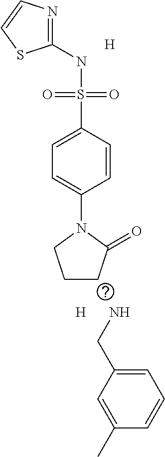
[H].NCC1=CC=CC(C)=C1.[H].C1(NS(C2=CC=C(N3C(=O)CCC3)C=C2)(=O)=O)=NC=CS1
